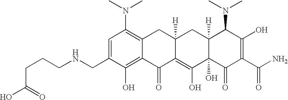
C1(CNCCCC(O)=O)=CC(N(C)C)=C2C(=C1O)C(=O)C1=C(O)C3(O)C([H])(CC1([H])C2)C(N(C)C)C(O)=C(C(N)=O)C3=O
